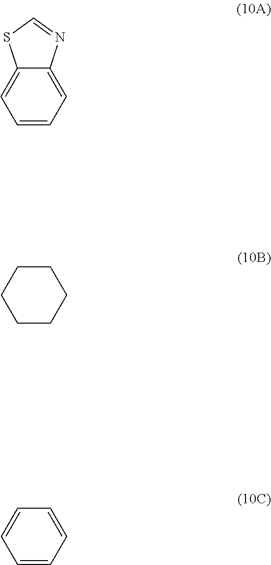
C12=CC=CC=C1SC=N2.C1CCCCC1.C1=CC=CC=C1
